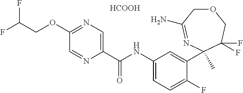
O1CC(N)=NC(C)(C2=CC(NC(C3=CN=C(OCC(F)F)C=N3)=O)=CC=C2F)C(F)(F)C1.[HCOOH]
